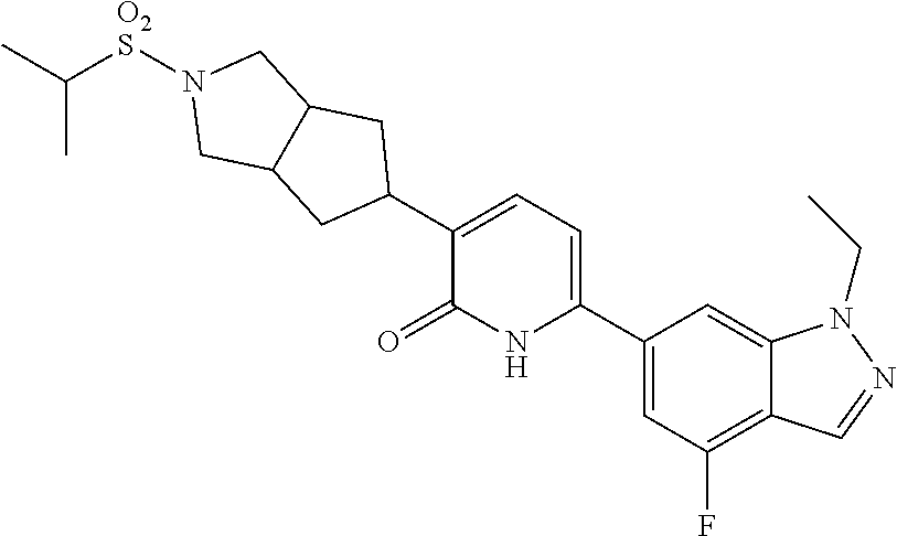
C1(C2=CC=C(C3CC4C(C3)CN([O2S]C(C)C)C4)C(=O)N2)=CC(F)=C2C(=C1)N(CC)N=C2
